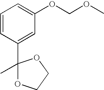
C1=CC(C2(C)OCCO2)=CC(OCOC)=C1
